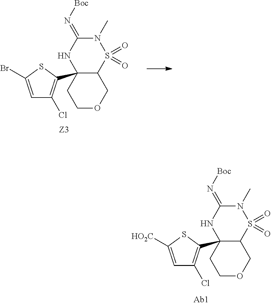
C1(=N[Boc])NC2(C3=C(Cl)C=C([HO2C])S3)C(S(=O)(=O)N1C)COCC2.C1(=N[Boc])NC2(C3=C(Cl)C=C(Br)S3)C(S(=O)(=O)N1C)COCC2
